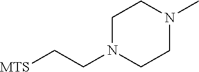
N1(C)CCN(CC[MTS])CC1
